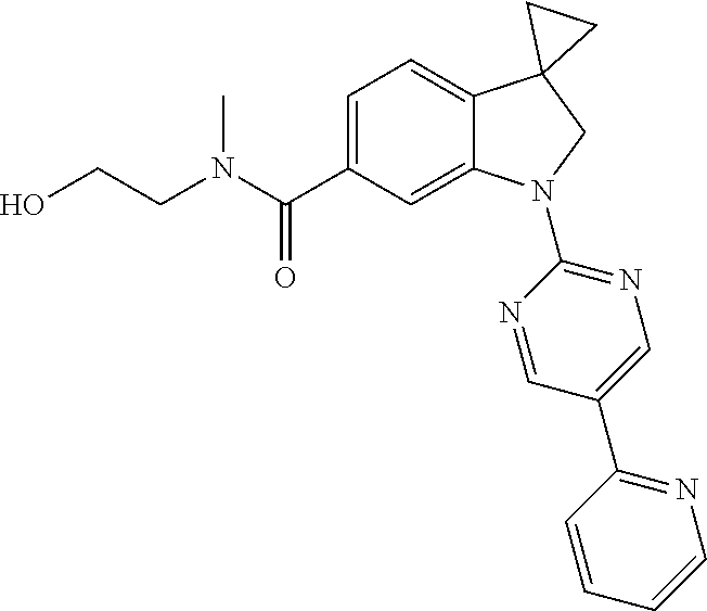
N(C(C1=CC=C2C(=C1)N(C1=NC=C(C3=NC=CC=C3)C=N1)CC21CC1)=O)(C)CCO
